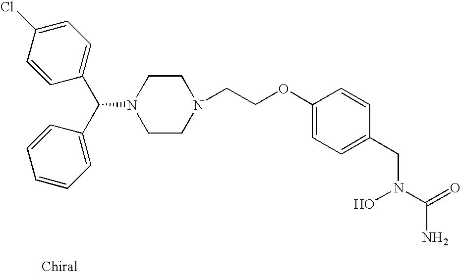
C1CN(C(C2=CC=C(Cl)C=C2)C2=CC=CC=C2)CCN1CCOC1=CC=C(CN(O)C(=O)N)C=C1
